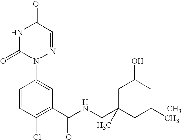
N(C(C1=C(Cl)C=CC(N2N=CC(=O)NC2=O)=C1)=O)CC1(C)CC(C)(C)CC(O)C1
